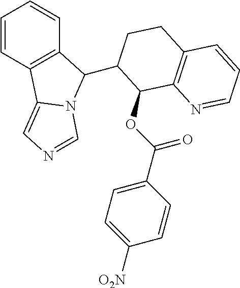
C1=CC2=C(C=C1)C(C1CCC3=C(C1OC(C1=CC=C([O2N])C=C1)=O)N=CC=C3)N1C2=CN=C1
